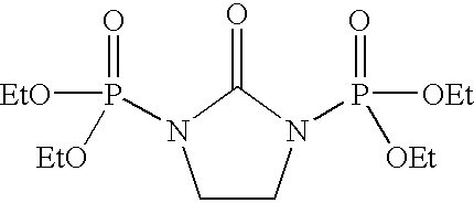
C1CN(P([OEt])(=O)[OEt])C(=O)N1P([EtO])(=O)[EtO]
